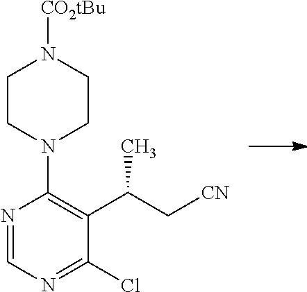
N1=CN=C(Cl)C(C(C[CN])C)=C1N1CCN([CO2tBu])CC1
